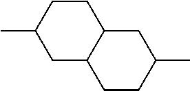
C1CC(C)CC2C1CC(C)CC2
